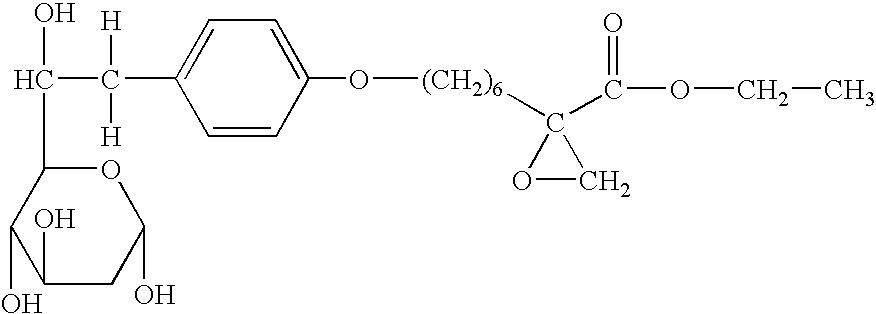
C1=CC(O[(CH2)6]C2(C(OCC)=O)OC2)=CC=C1C(C(C1C(O)C(O)CC(O)O1)O)([H])[H]
